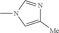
C1([Me])=CN(C)C=N1
